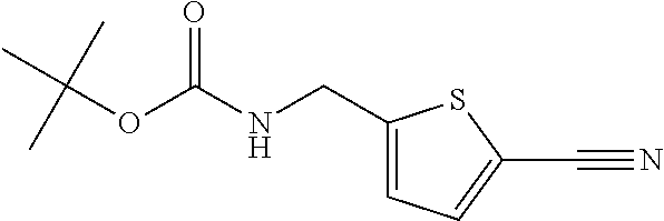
N(C(OC(C)(C)C)=O)CC1=CC=C(C#N)S1
